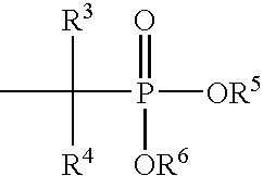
CC([R3])([R4])P(=O)([OR6])[OR5]
